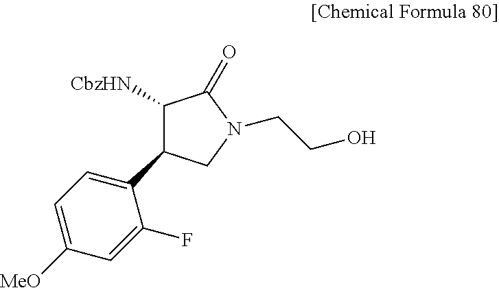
C1([CbzHN])C(C2=CC=C([MeO])C=C2F)CN(CCO)C1=O
